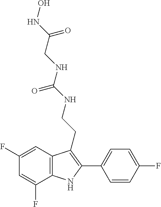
C(CNC(=O)NCCC1=C(C2=CC=C(F)C=C2)NC2=C1C=C(F)C=C2F)(NO)=O
